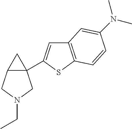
C12(C3=CC4=C(S3)C=CC(N(C)C)=C4)C(CN(CC)C1)C2
